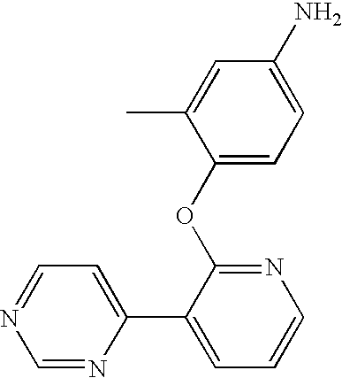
C1(N)=CC=C(OC2=NC=CC=C2C2=CC=NC=N2)C(C)=C1
